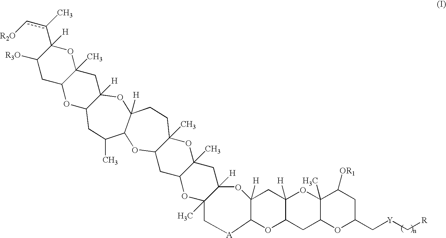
C12([H])C(OC3C([H])(C1)OC1(C)C(C3)OC(C[Y]C[R])CC1[OR1])[A]CC1(C)OC3C(C)(CC1([H])O2)OC1(C)C(C3)OC2C([H])(CC1)OC1([H])C(CC2C)OC2C(C)(C1)OC(c(c[R2O])C)([H])C([R3O])C2
